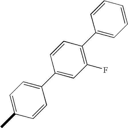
CC1=CC=C(C2=CC(F)=C(C3=CC=CC=C3)C=C2)C=C1
